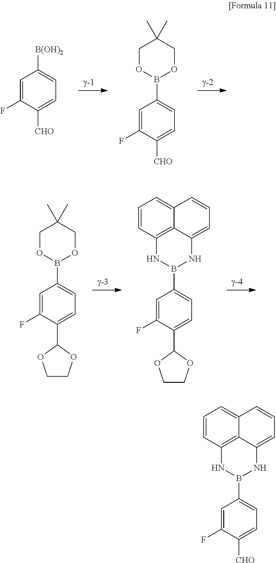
C1=C(F)C([CHO])=CC=C1[B(OH)2].C1=C(F)C([CHO])=CC=C1B1OCC(C)(C)CO1.C1=C(F)C(C2OCCO2)=CC=C1B1OCC(C)(C)CO1.C1=C(F)C(C2OCCO2)=CC=C1B1NC2=CC=CC3=CC=CC(=C23)N1.C1=C(F)C([CHO])=CC=C1B1NC2=CC=CC3=CC=CC(=C23)N1
